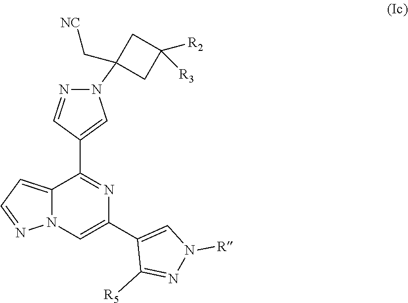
C12=CC=NN1C=C(C1=CN([R])N=C1[R5])N=C2C1=CN(C2(C[NC])CC([R2])([R3])C2)N=C1
